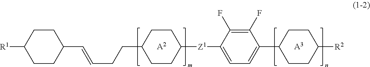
[R1]C1CCC(C=CCCC2CCC([Z1]C3=CC=C(C4CCC([R2])CC4)C(F)=C3F)CC2)CC1.[A2].[A3]
